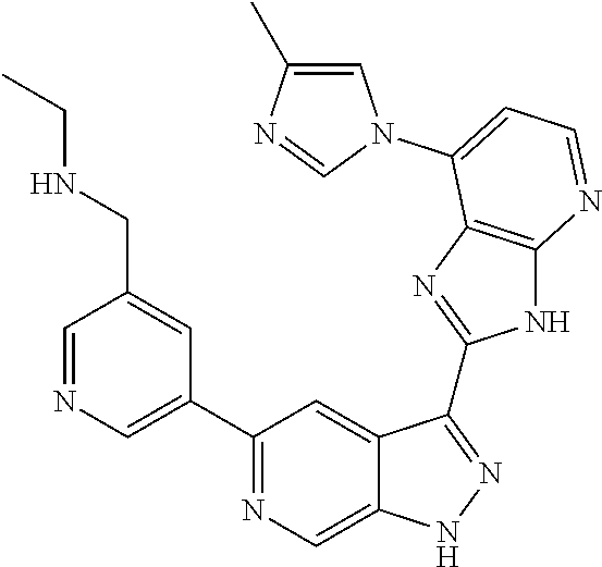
C1=NC=C(C2=NC=C3C(=C2)C(C2=NC4=C(N2)N=CC=C4N2C=C(C)N=C2)=NN3)C=C1CNCC
